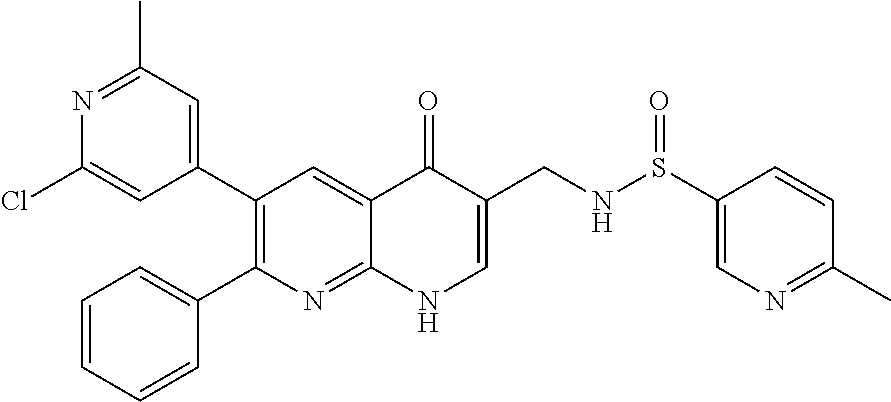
N1=C(C)C=C(C2=C(C3=CC=CC=C3)N=C3C(=C2)C(=O)C(CNS(C2=CN=C(C)C=C2)=O)=CN3)C=C1Cl
